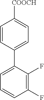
C1=CC(C2=CC=CC(F)=C2F)=CC=C1[COOCH]
